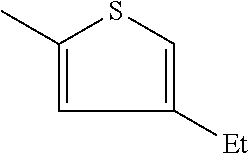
CC1=CC([Et])=CS1
